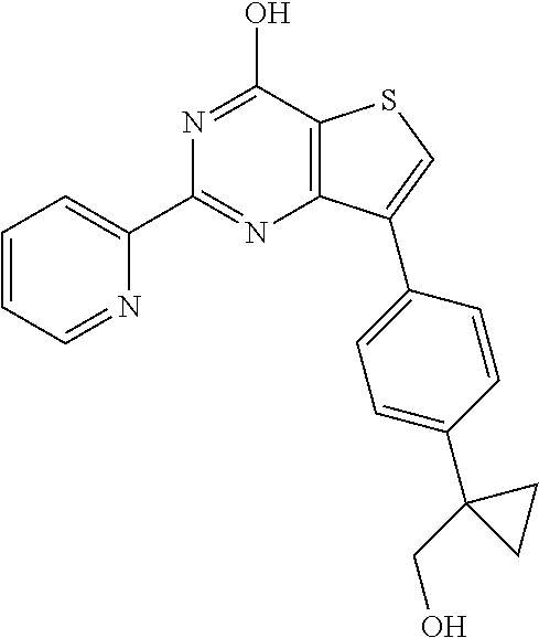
C1(C2=CC=CC=N2)=NC2=C(C(O)=N1)SC=C2C1=CC=C(C2(CO)CC2)C=C1
